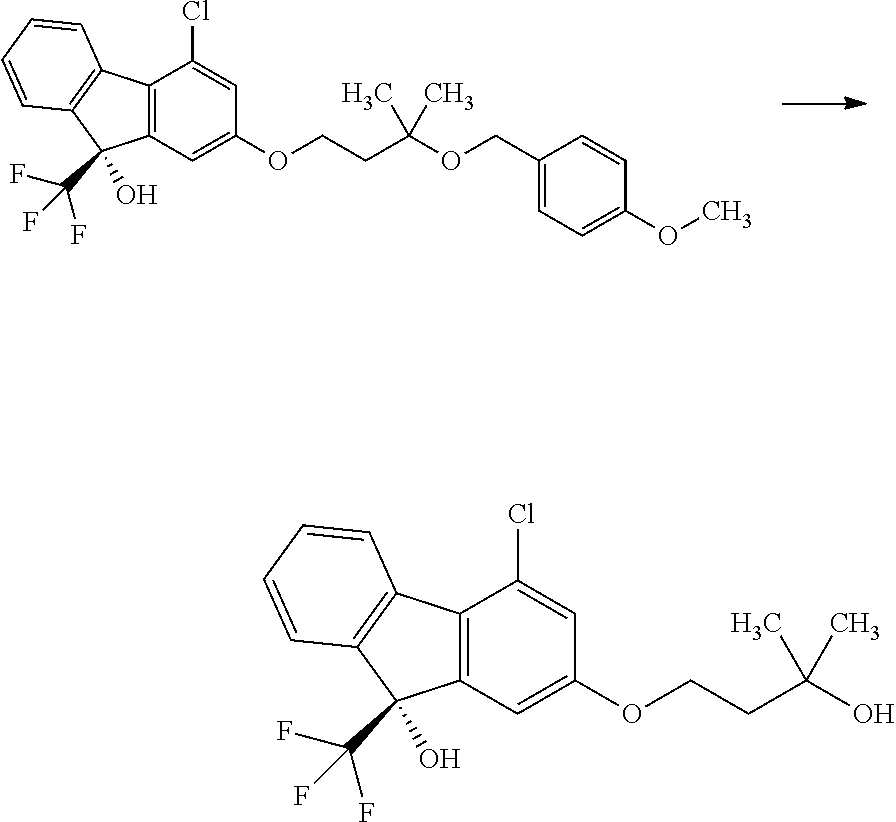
C12=C(C=C(OCCC(OCC3=CC=C(OC)C=C3)(C)C)C=C1Cl)C(O)(C(F)(F)F)C1=C2C=CC=C1.C12=C(C=C(OCCC(O)(C)C)C=C1Cl)C(O)(C(F)(F)F)C1=C2C=CC=C1
